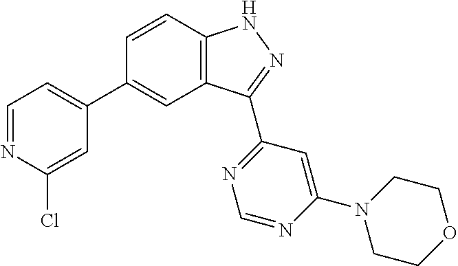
C1=CC2=C(C=C1C1=CC=NC(Cl)=C1)C(C1=NC=NC(N3CCOCC3)=C1)=NN2
